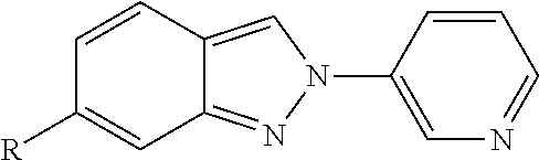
C1=CC2=CN(C3=CN=CC=C3)N=C2C=C1[R]
